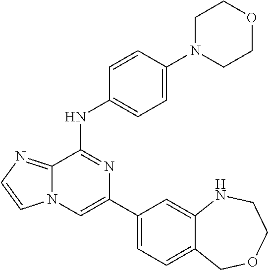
C1(C2=CC=C3C(=C2)NCCOC3)=CN2C(=NC=C2)C(NC2=CC=C(N3CCOCC3)C=C2)=N1
